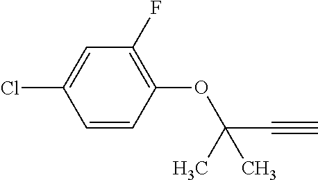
C1(OC(C#C)(C)C)=C(F)C=C(Cl)C=C1
